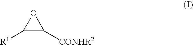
C1([R1])C([CONHR2])O1
